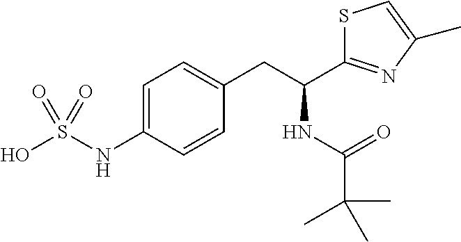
OS(NC1=CC=C(CC(NC(C(C)(C)C)=O)C2=NC(C)=CS2)C=C1)(=O)=O
